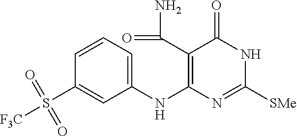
C1=CC=C(NC2=C(C(=O)N)C(=O)NC([SMe])=N2)C=C1S([F3C])(=O)=O
